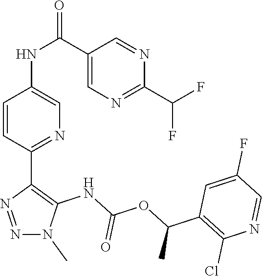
N1(C)N=NC(C2=NC=C(NC(C3=CN=C(C(F)F)N=C3)=O)C=C2)=C1NC(OC(C1=C(Cl)N=CC(F)=C1)C)=O
